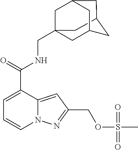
C1C2CC3CC1(CNC(C1=CC=CN4C1=CC(COS(C)(=O)=O)=N4)=O)CC(C3)C2
